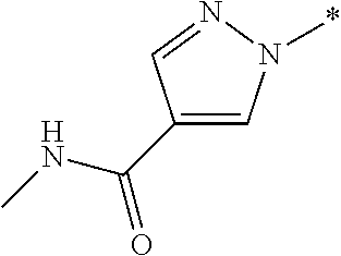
C1(C(NC)=O)=CN(*)N=C1
